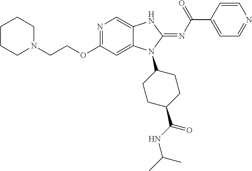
N1=C(OCCN2CCCCC2)C=C2C(=C1)NC(=NC(C1=CC=NC=C1)=O)N2C1CCC(C(=O)NC(C)C)CC1
